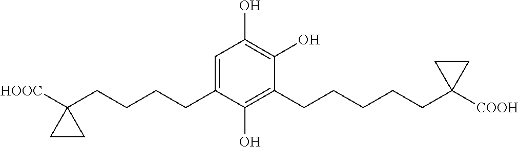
C1=C(CCCCC2([HOOC])CC2)C(O)=C(CCCCCC2([COOH])CC2)C(O)=C1O
